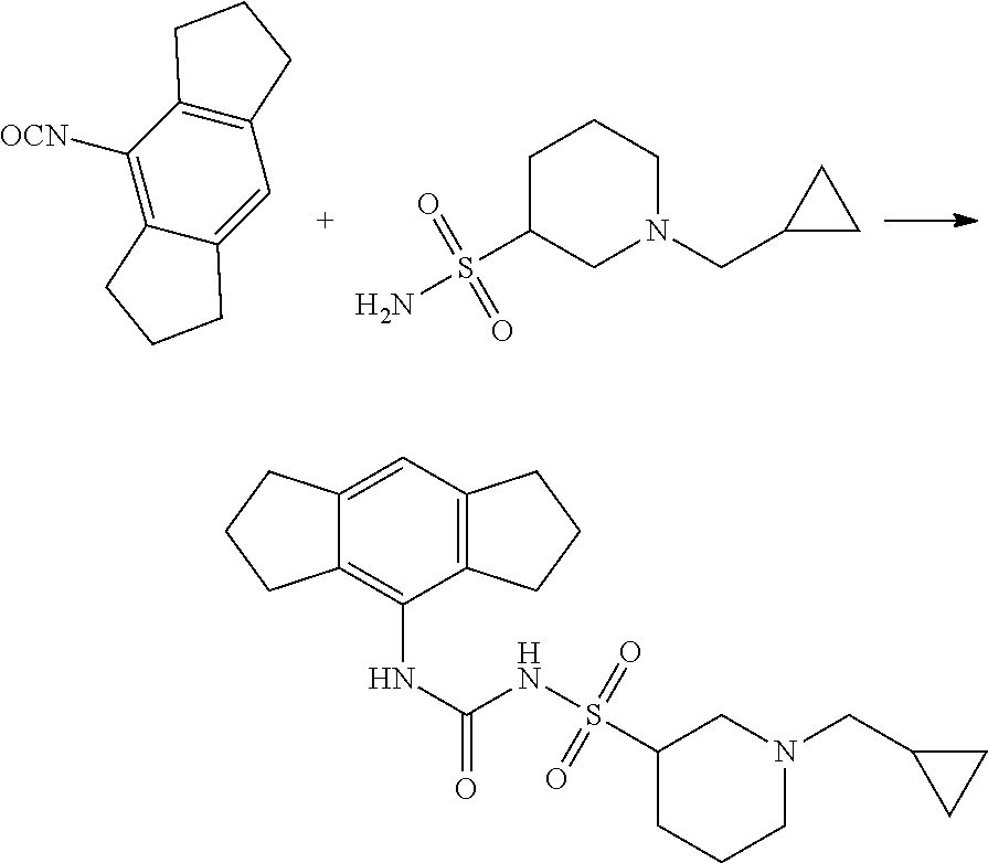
C12=C(C([OCN])=C3C(=C1)CCC3)CCC2.C1C(S(N)(=O)=O)CN(CC2CC2)CC1.C1C(S(NC(NC2=C3C(=CC4=C2CCC4)CCC3)=O)(=O)=O)CN(CC2CC2)CC1
